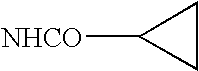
C1([NHCO])CC1
